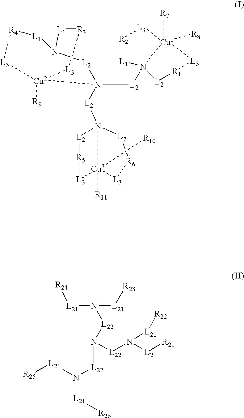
[R25][L21]N([L21][R26])[L22]N([L22]N([L21][R21])[L21][R22])[L22]N([L21][R24])[L21][R23].[Cu3]12([R11])([R10])[L3][R5][L2]N1([L2]N1([L2]N34[Cu1]([R7])([R8])([L3][R1][L2]3)[L3][R2][L1]4)[L2]N3[L1][R3][L3][Cu2]1([R9])[L3][R4][L1]3)[L2][R6][L3]2
